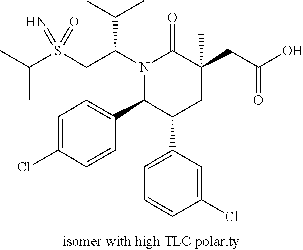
S(CC(N1C(=O)C(CC(=O)O)(C)CC(C2=CC=CC(Cl)=C2)C1C1=CC=C(Cl)C=C1)C(C)C)(=N)(=O)C(C)C
